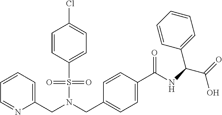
C(N(CC1=CC=C(C(NC(C(=O)O)C2=CC=CC=C2)=O)C=C1)S(=O)(=O)C1=CC=C(Cl)C=C1)C1=CC=CC=N1
